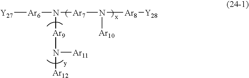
[Y27][Ar6]N([Ar7]N([Ar8][Y28])[Ar10])[Ar9]N([Ar11])[Ar12]
